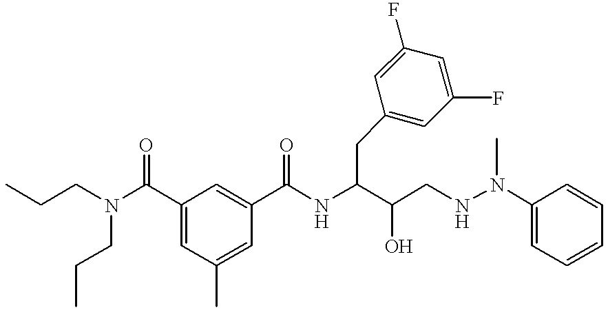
CCCN(CCC)C(C1=CC(C)=CC(C(NC(C(CNN(C2=CC=CC=C2)C)O)CC2=CC(F)=CC(F)=C2)=O)=C1)=O
